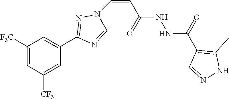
C1([F3C])=CC([CF3])=CC(C2=NN(C=CC(NNC(=O)C3=C(C)NN=C3)=O)C=N2)=C1
